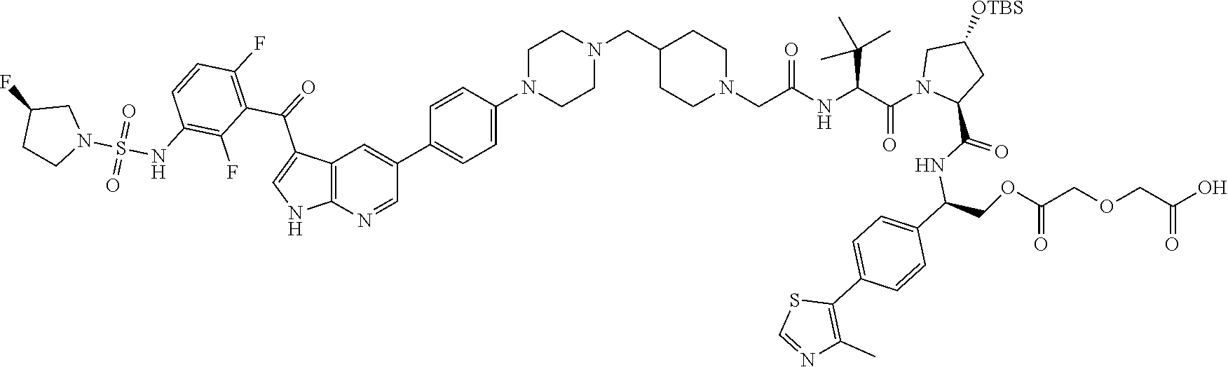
C1N(C2=CC=C(C3=CC4=C(N=C3)NC=C4C(=O)C3=C(F)C=CC(NS(N4CC(F)CC4)(=O)=O)=C3F)C=C2)CCN(CC2CCN(CC(=O)NC(C(C)(C)C)C(N3C(C(NC(C4=CC=C(C5=C(C)N=CS5)C=C4)COC(COCC(=O)O)=O)=O)CC([OTBS])C3)=O)CC2)C1
